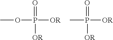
O(P([OR])(=O)[OR])C.CP([OR])(=O)[OR]
